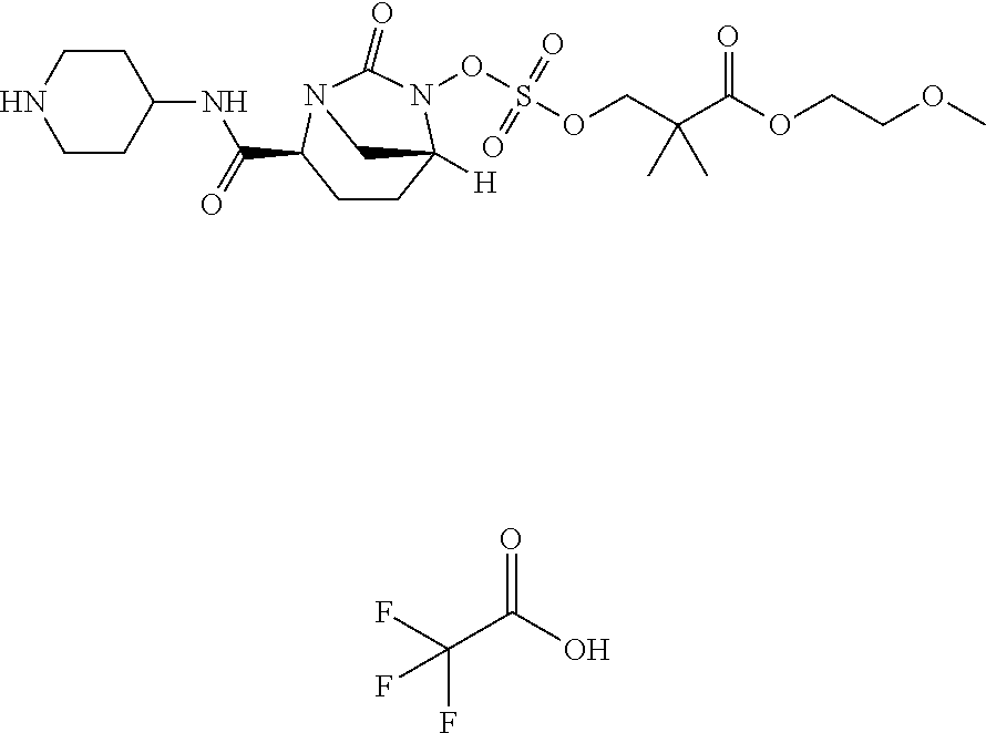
N1CCC(NC(=O)C2CCC3([H])N(OS(OCC(C(OCCOC)=O)(C)C)(=O)=O)C(=O)N2C3)CC1.O=C(O)C(F)(F)F
